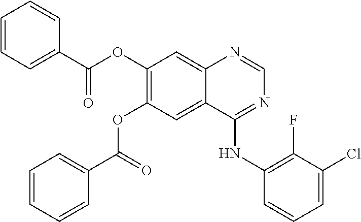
C1(OC(C2=CC=CC=C2)=O)=C(OC(C2=CC=CC=C2)=O)C=C2C(=C1)N=CN=C2NC1=C(F)C(Cl)=CC=C1
